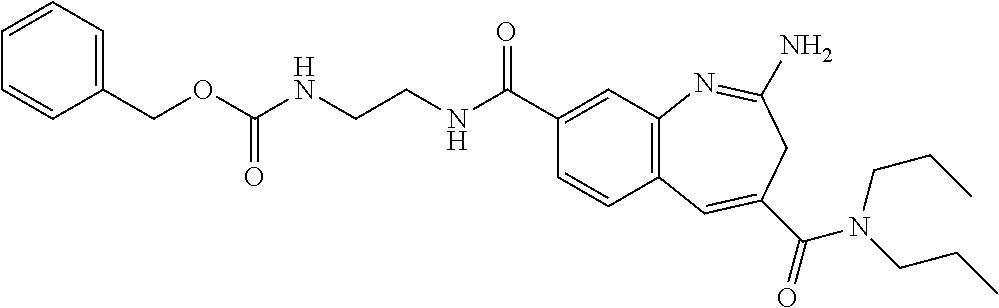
N(CCNC(C1=CC2=C(C=C1)C=C(C(=O)N(CCC)CCC)CC(N)=N2)=O)C(OCC1=CC=CC=C1)=O
